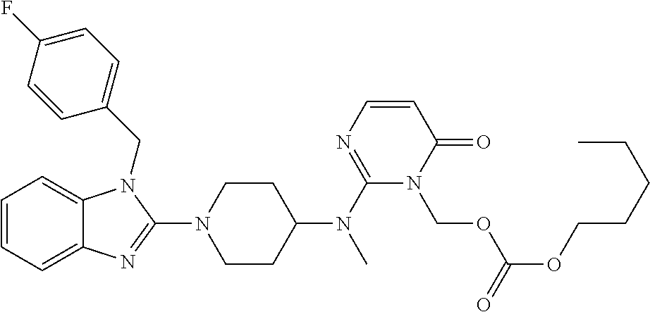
C1=CC=C2C(=C1)N(CC1=CC=C(F)C=C1)C(N1CCC(N(C3=NC=CC(=O)N3COC(OCCCCC)=O)C)CC1)=N2
